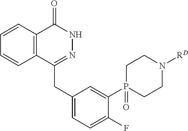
C12=C(C=CC=C1)C(=O)NN=C2CC1=CC=C(F)C(P2(=O)CCN([RD])CC2)=C1
